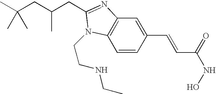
C1=CC(C=CC(NO)=O)=CC2=C1N(CCNCC)C(CC(CC(C)(C)C)C)=N2
